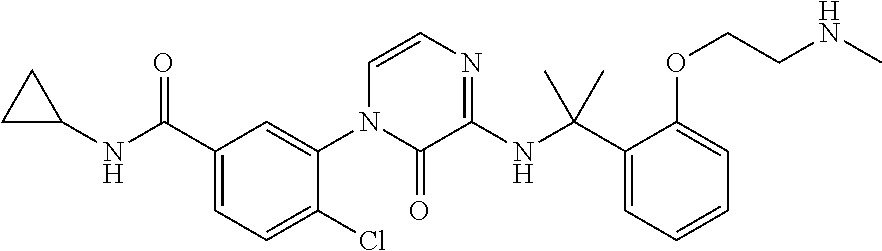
C1C(NC(C2=CC=C(Cl)C(N3C(=O)C(NC(C4=CC=CC=C4OCCNC)(C)C)=NC=C3)=C2)=O)C1
